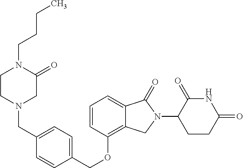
C(OC1=C2C(=CC=C1)C(=O)N(C1C(=O)NC(=O)CC1)C2)C1=CC=C(CN2CC(=O)N(CCCC)CC2)C=C1
